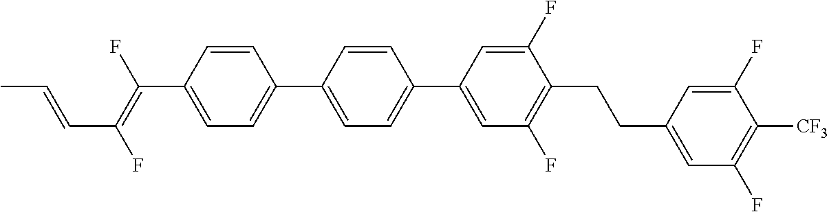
C1=CC(C(=C(F)C=CC)F)=CC=C1C1=CC=C(C2=CC(F)=C(CCC3=CC(F)=C([CF3])C(F)=C3)C(F)=C2)C=C1
